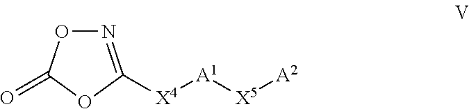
[A1]([X5][A2])[X4]C1=NOC(=O)O1
